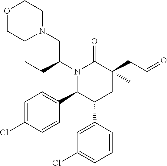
C1=C(Cl)C=CC(C2C(C3=CC(Cl)=CC=C3)CC(CC=O)(C)C(=O)N2C(CC)CN2CCOCC2)=C1
